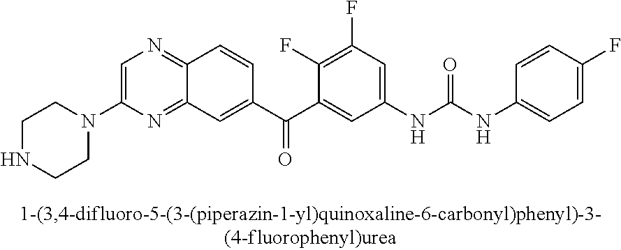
C1NCCN(C2=CN=C3C(=N2)C=C(C(C2=CC(NC(NC4=CC=C(F)C=C4)=O)=CC(F)=C2F)=O)C=C3)C1
